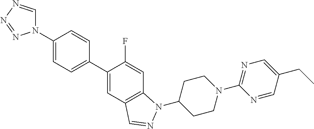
C1=CC(N2C=NN=N2)=CC=C1C1=CC2=C(C=C1F)N(C1CCN(C3=NC=C(CC)C=N3)CC1)N=C2
